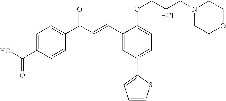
C1=C(C(O)=O)C=CC(C(=O)C=CC2=CC(C3=CC=CS3)=CC=C2OCCCN2CCOCC2)=C1.Cl
